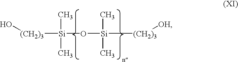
[(CH2)3]([Si](C)(C)O[Si](C)(C)[(CH2)3][OH])O
